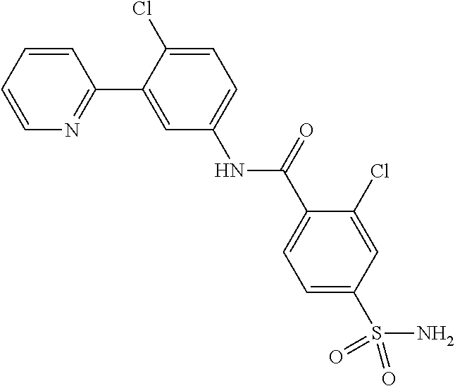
C1=CC=CN=C1C1=CC(NC(C2=CC=C(S(N)(=O)=O)C=C2Cl)=O)=CC=C1Cl
